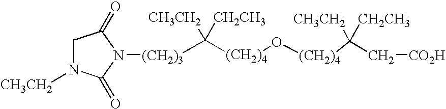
C([(CH2)4]O[(CH2)4]C(C[CO2H])([CH3CH2])[CH2CH3])([CH3CH2])([CH2CH3])[(CH2)3]N1C(=O)CN([CH3CH2])C1=O
